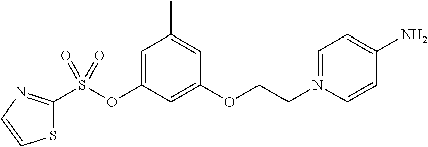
S1C(S(OC2=CC(C)=CC(OCC[N+]3=CC=C(N)C=C3)=C2)(=O)=O)=NC=C1
